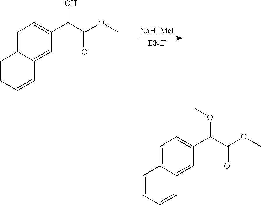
[DMF].C1=C2C(=CC(C(C(OC)=O)O)=C1)C=CC=C2.C1=C2C(=CC(C(C(OC)=O)OC)=C1)C=CC=C2
